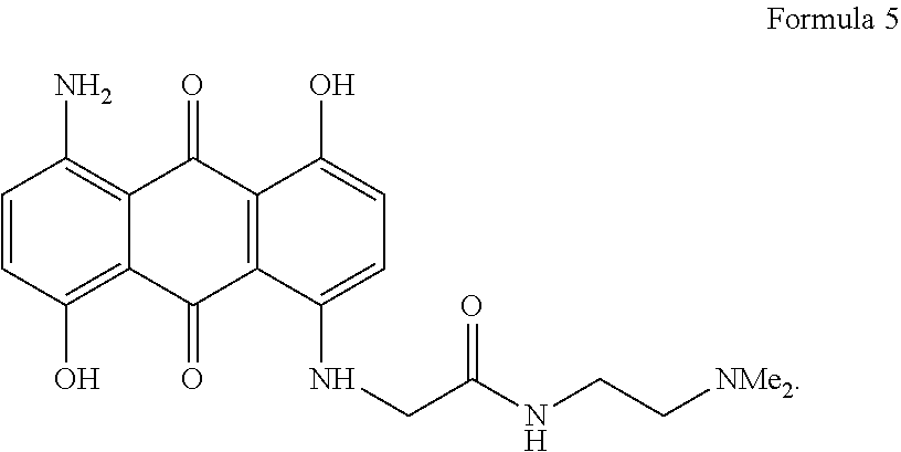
C1=CC(O)=C2C(=C1N)C(=O)C1=C(C2=O)C(NCC(=O)NCC[NMe2])=CC=C1O
